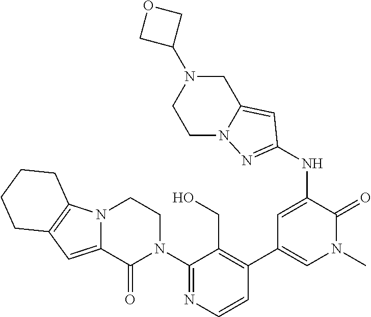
C1(N2CCN3C(=CC4=C3CCCC4)C2=O)=NC=CC(C2=CN(C)C(=O)C(NC3=NN4CCN(C5COC5)CC4=C3)=C2)=C1CO
